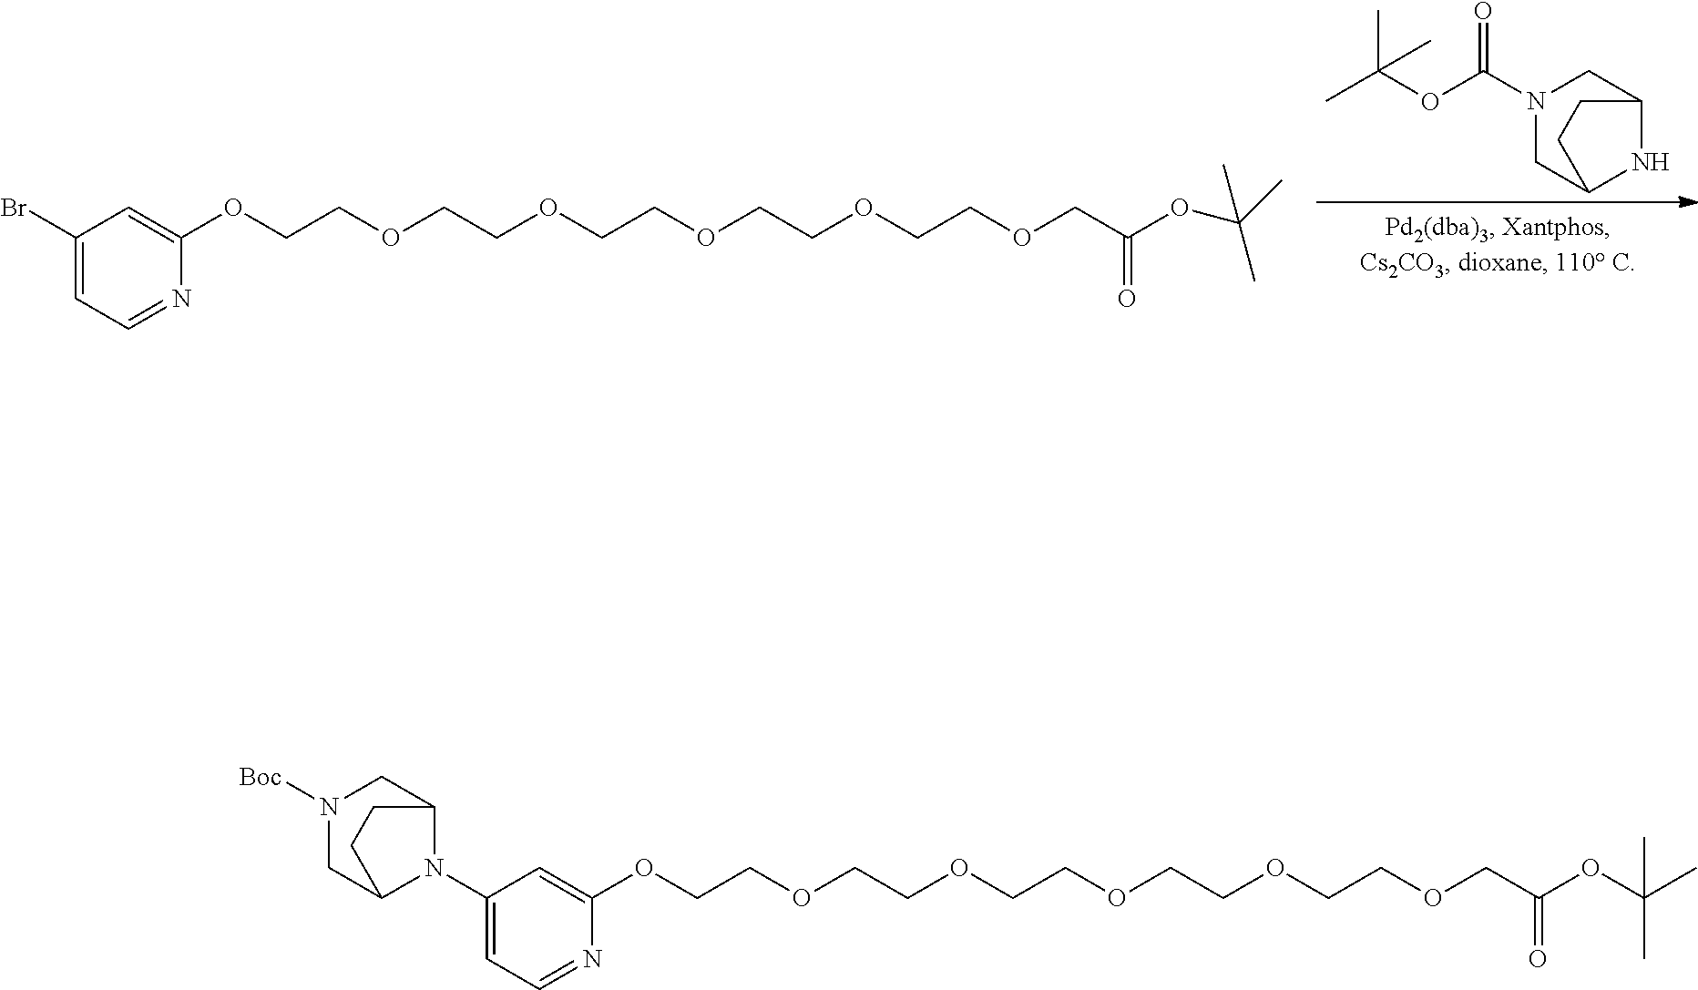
CC(C)(OC(=O)N1CC2NC(C1)CC2)C.C1(Br)=CC=NC(OCCOCCOCCOCCOCCOCC(OC(C)(C)C)=O)=C1.C1(N2C3CN([Boc])CC2CC3)=CC=NC(OCCOCCOCCOCCOCCOCC(OC(C)(C)C)=O)=C1
